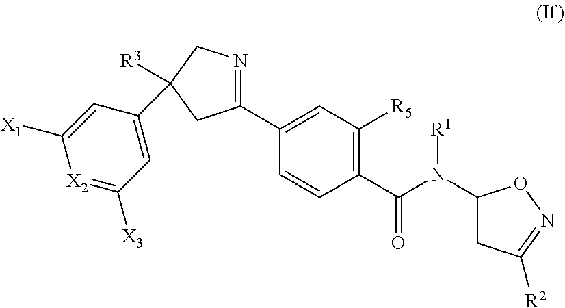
C1(C2=CC([R5])=C(C(=O)N([R1])C3CC([R2])=NO3)C=C2)=NCC([R3])(C2=CC([X3])=[X2]C([X1])=C2)C1
